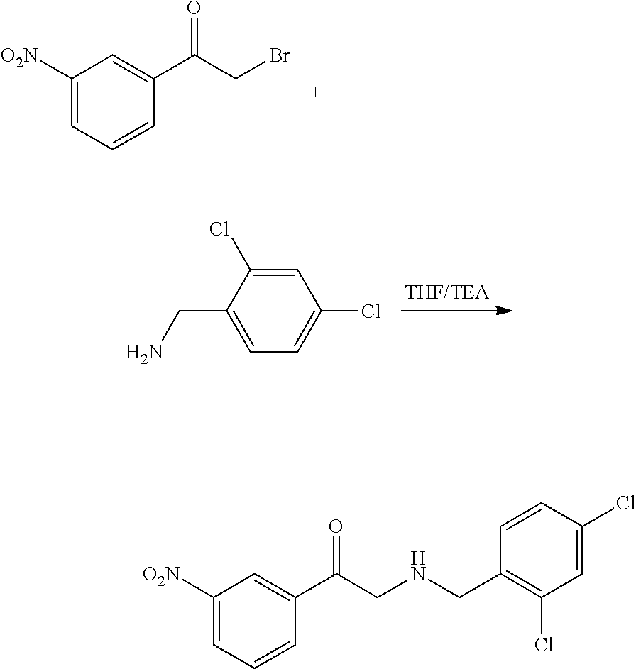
C1([O2N])=CC=CC(C(CBr)=O)=C1.C1=C(Cl)C(CN)=CC=C1Cl.C1([O2N])=CC=CC(C(CNCC2=C(Cl)C=C(Cl)C=C2)=O)=C1
